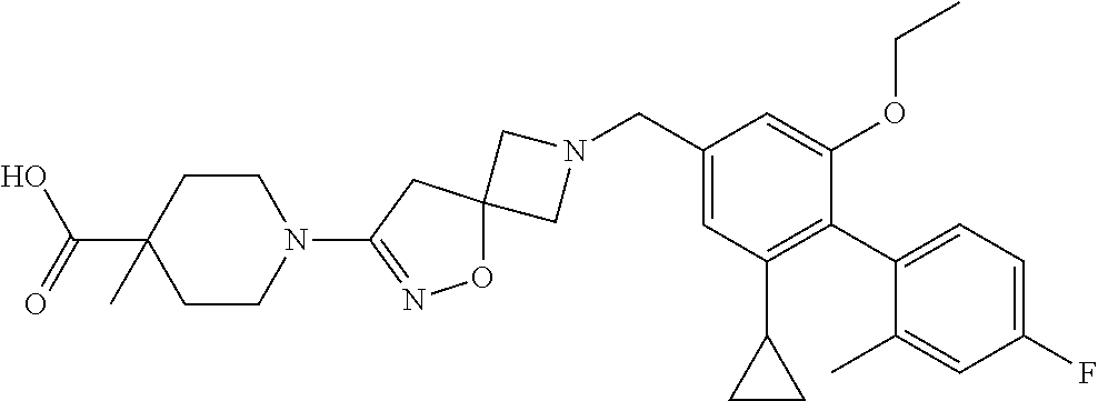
C1N(CC2=CC(C3CC3)=C(C3=CC=C(F)C=C3C)C(OCC)=C2)CC12ON=C(N1CCC(C(O)=O)(C)CC1)C2
